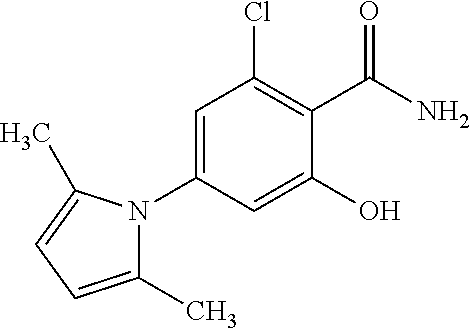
C1=C(N2C(C)=CC=C2C)C=C(O)C(C(N)=O)=C1Cl
